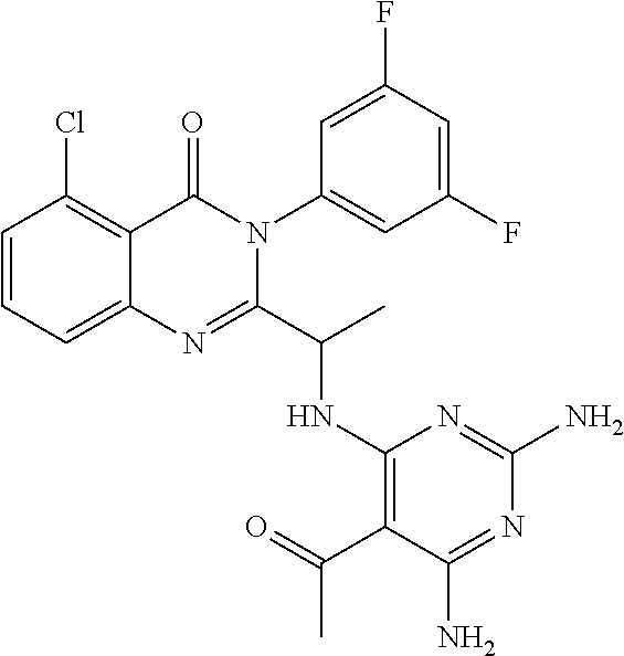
C1=CC=C2C(=C1Cl)C(=O)N(C1=CC(F)=CC(F)=C1)C(C(NC1=C(C(=O)C)C(N)=NC(N)=N1)C)=N2
